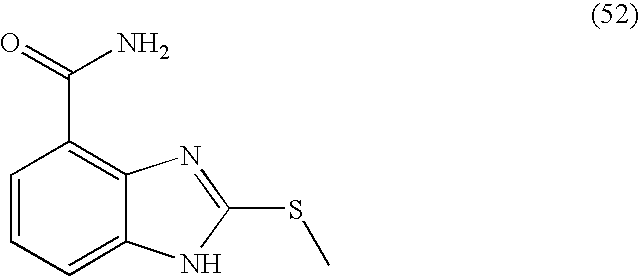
C1=CC=C2C(=C1C(=O)N)N=C(SC)N2
